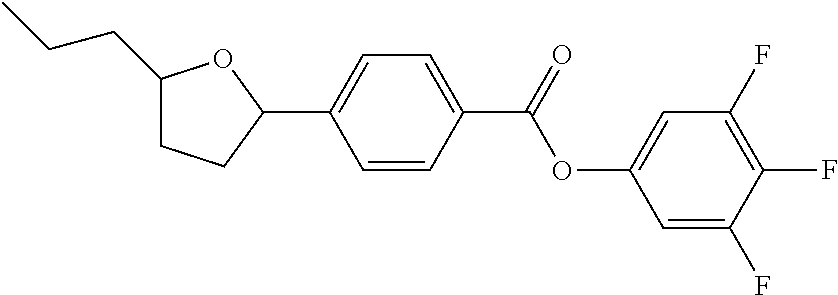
C1(CCC)CCC(C2=CC=C(C(OC3=CC(F)=C(F)C(F)=C3)=O)C=C2)O1
